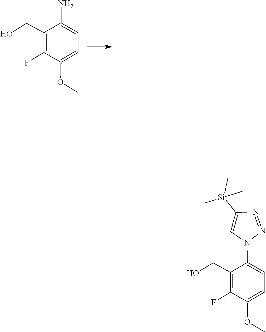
C1(N)=CC=C(OC)C(F)=C1CO.O(C)C1=CC=C(N2C=C([Si](C)(C)C)N=N2)C(CO)=C1F
